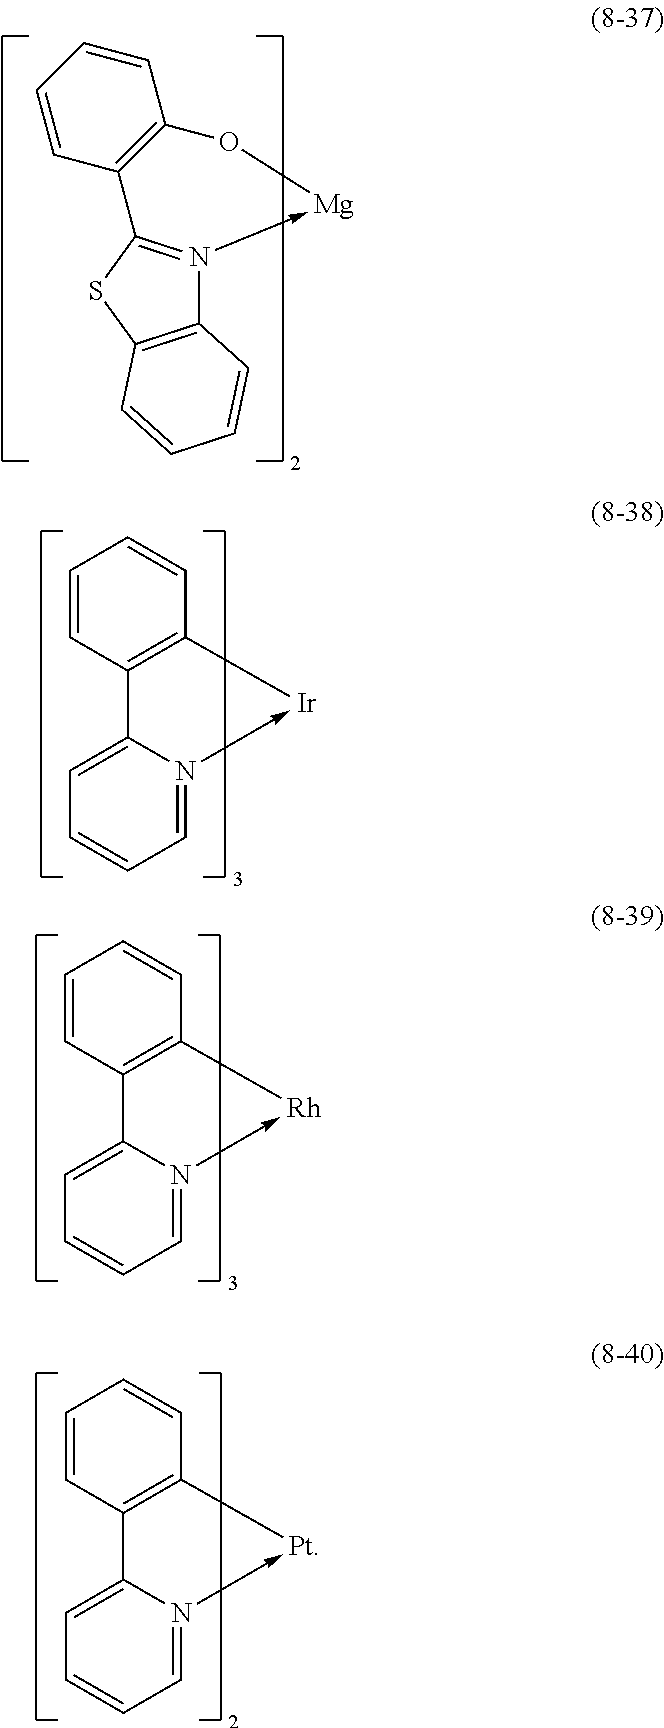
C1=CC=CC2=C1O[Mg]-N1=C2SC2=C1C=CC=C2.C1=CC2=C(C=C1)[Ir]-N1=CC=CC=C21.C1=CC2=C(C=C1)[Rh]-N1=CC=CC=C21.C1=CC2=C(C=C1)[Pt]-N1=CC=CC=C21
